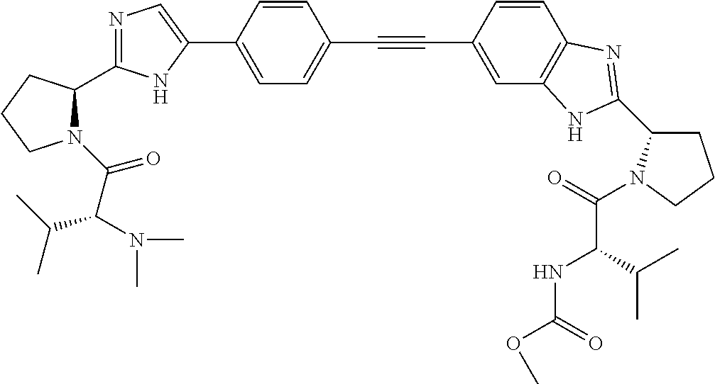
C1=C(C2=CN=C(C3N(C(C(C(C)C)N(C)C)=O)CCC3)N2)C=CC(C#CC2=CC3=C(C=C2)N=C(C2CCCN2C(=O)C(NC(OC)=O)C(C)C)N3)=C1
